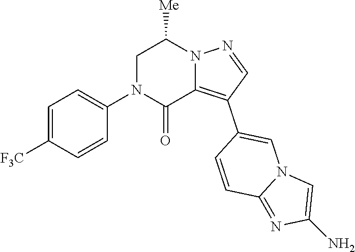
C1=CC(C2=C3C(=O)N(C4=CC=C([F3C])C=C4)CC([Me])N3N=C2)=CN2C1=NC(N)=C2
